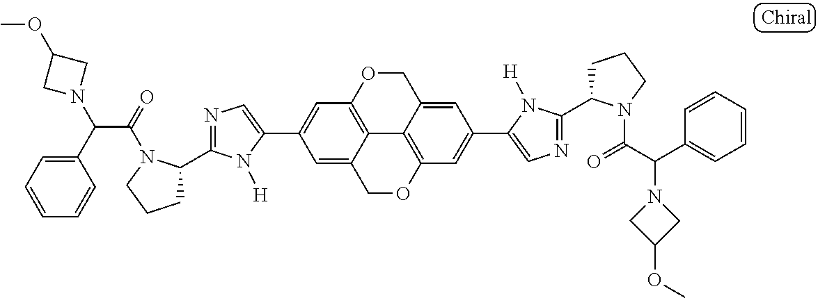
C1(C2=CC3=C4C(=C2)COC2=C4C(=CC(C4=CN=C(C5CCCN5C(=O)C(C5=CC=CC=C5)N5CC(OC)C5)N4[H])=C2)CO3)=CN=C(C2CCCN2C(=O)C(C2=CC=CC=C2)N2CC(OC)C2)N1[H]
